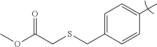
C1=C(CSCC(OC)=O)C=CC(C)=C1
